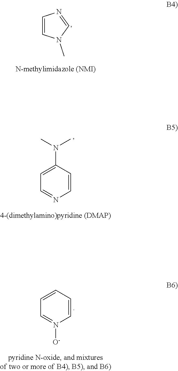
C1=CN(C)C=N1.C1(N(C)C)=CC=NC=C1.C1=CC=N([O-])C=C1
